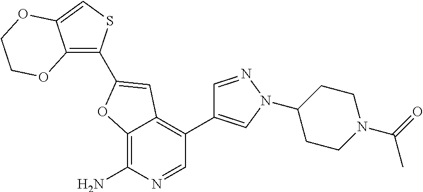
C12=C(N)N=CC(C3=CN(C4CCN(C(C)=O)CC4)N=C3)=C1C=C(C1=C3C(=CS1)OCCO3)O2
